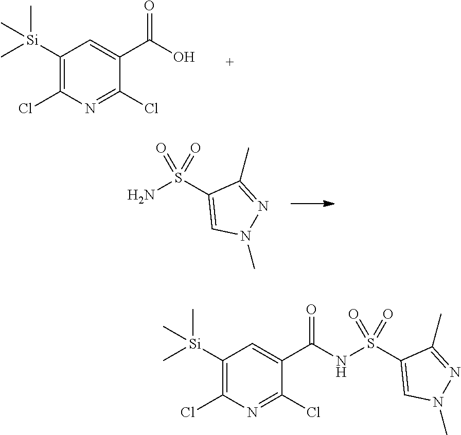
NS(C1=CN(C)N=C1C)(=O)=O.[Si](C)(C)(C)C1=C(Cl)N=C(Cl)C(C(O)=O)=C1.[Si](C)(C)(C)C1=C(Cl)N=C(Cl)C(C(=O)NS(C2=CN(C)N=C2C)(=O)=O)=C1
